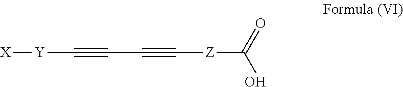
C(#C[Z]C(O)=O)C#C[Y][X]
